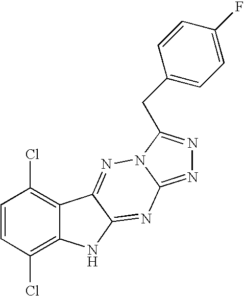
C1=CC(Cl)=C2C(=C1Cl)C1=NN3C(=NN=C3CC3=CC=C(F)C=C3)N=C1N2
